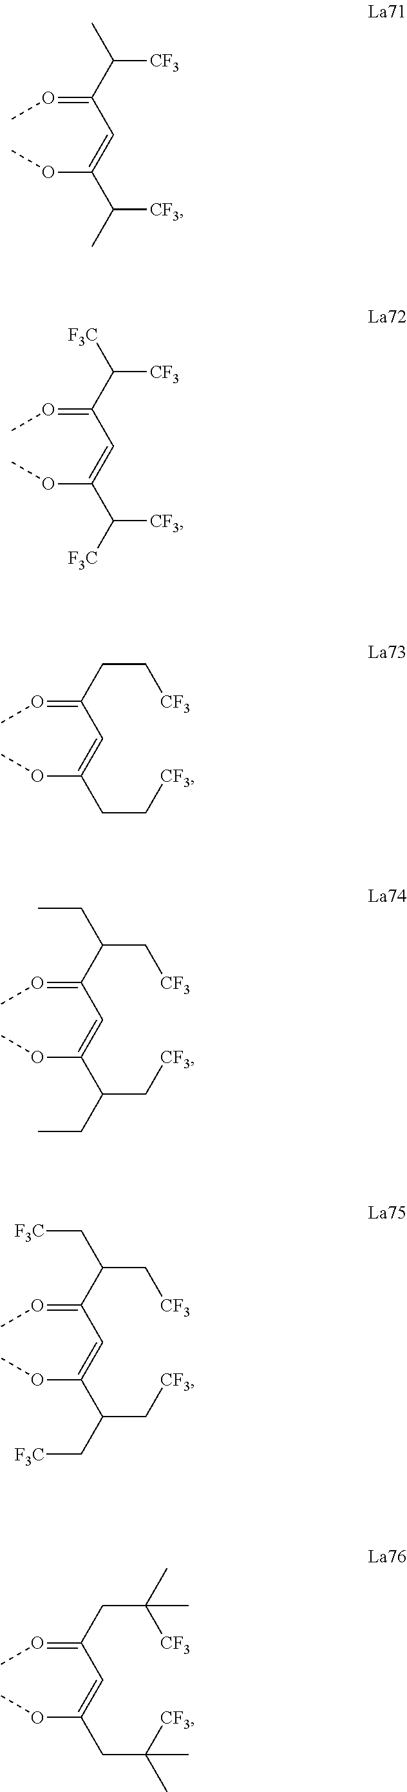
O(C(=CC(=OC)C([CF3])C)C([CF3])C)C.O(C(=CC(=OC)C([CF3])[F3C])C([CF3])[F3C])C.O(C(=CC(=OC)CC[CF3])CC[CF3])C.O(C(=CC(=OC)C(C[CF3])CC)C(C[CF3])CC)C.O(C(=CC(=OC)C(C[CF3])C[F3C])C(C[CF3])C[F3C])C.O(C(=CC(=OC)CC([CF3])(C)C)CC([CF3])(C)C)C
